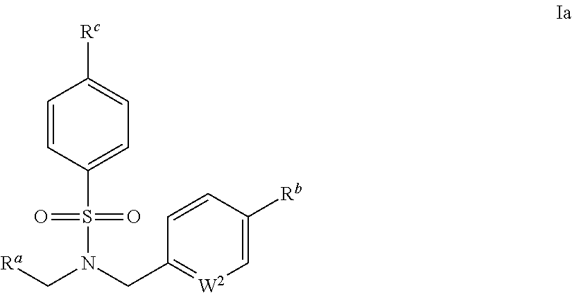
C1=CC(S(N(C[Ra])CC2=[W2]C=C([Rb])C=C2)(=O)=O)=CC=C1[Rc]
